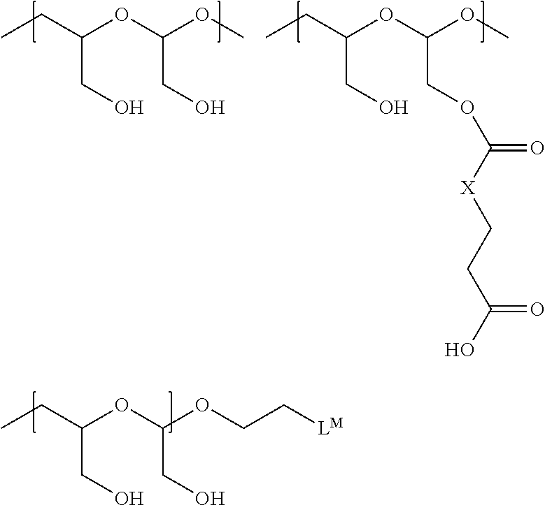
CCC(OC(OCC[LM])CO)CO.CCC(OC(OC)CO)CO.CCC(OC(OC)COC(=O)[X]CCC(O)=O)CO
